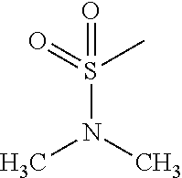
N(S(=O)(C)=O)(C)C
